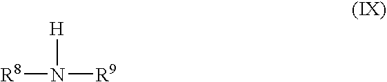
N([R8])([H])[R9]
